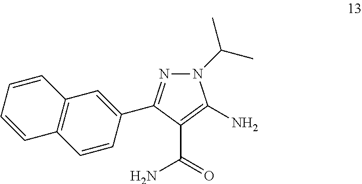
N1(C(C)C)N=C(C2=CC3=C(C=C2)C=CC=C3)C(C(=O)N)=C1N
